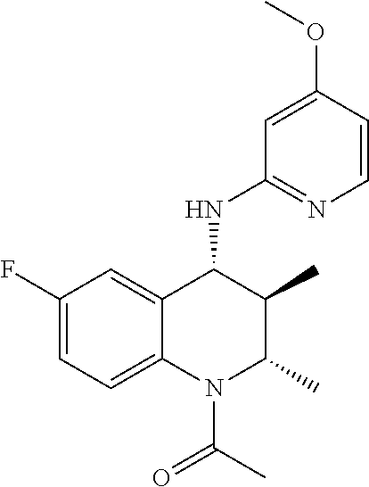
C1=C(OC)C=CN=C1NC1C(C)C(C)N(C(=O)C)C2=CC=C(F)C=C12
